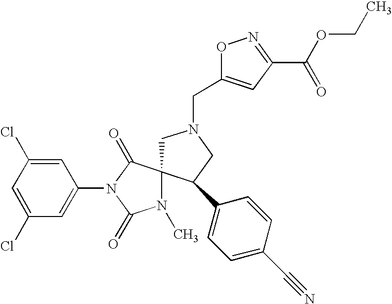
C1N(CC2=CC(C(OCC)=O)=NO2)CC(C2=CC=C(C#N)C=C2)C12N(C)C(=O)N(C1=CC(Cl)=CC(Cl)=C1)C2=O
